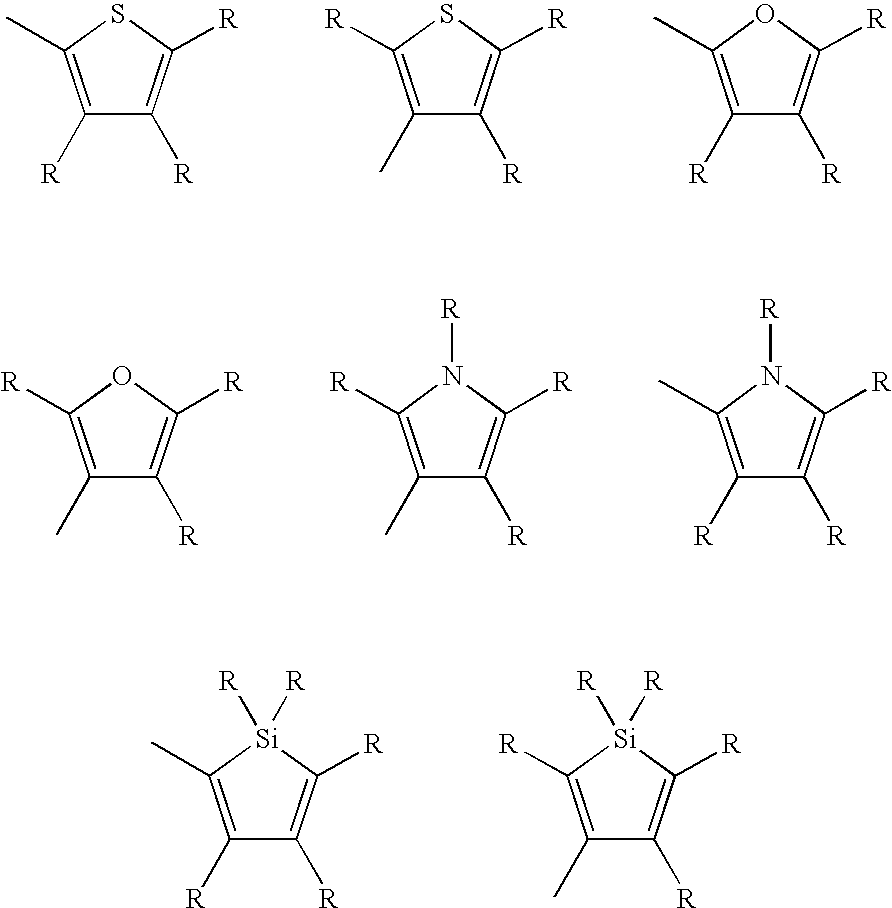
C1([R])=C(C)SC([R])=C1[R].C1(C)=C([R])SC([R])=C1[R].C1([R])=C(C)OC([R])=C1[R].C1(C)=C([R])OC([R])=C1[R].C1(C)=C([R])N([R])C([R])=C1[R].C1([R])=C(C)N([R])C([R])=C1[R].C1([R])=C(C)[Si]([R])([R])C([R])=C1[R].C1(C)=C([R])[Si]([R])([R])C([R])=C1[R]
